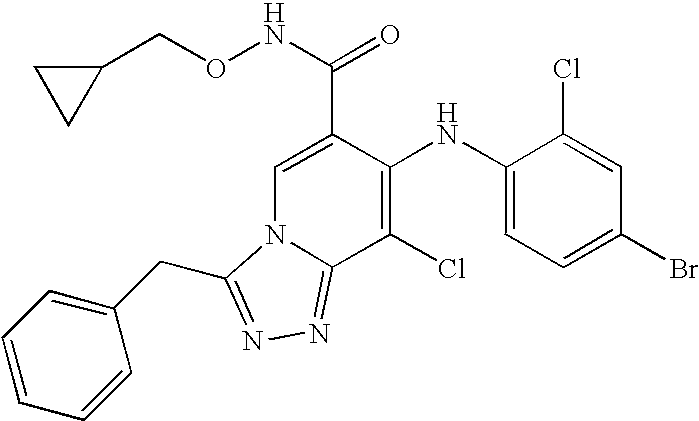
C1=C(C(NOCC2CC2)=O)C(NC2=CC=C(Br)C=C2Cl)=C(Cl)C2=NN=C(CC3=CC=CC=C3)N12
